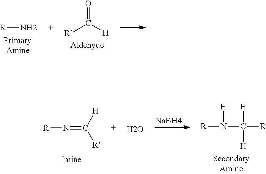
N[R].O=C([H])[R].N([R])=C([H])[R].[NaBH4].N([R])(C([R])([H])[H])[H].O
